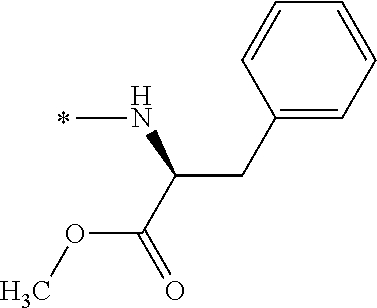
C1=CC=CC=C1CC(NC)C(OC)=O
